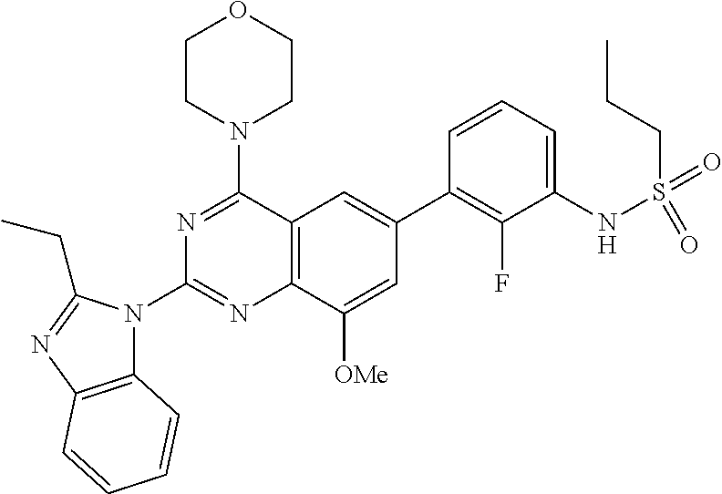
N1(C2=NC3=C(C(N4CCOCC4)=N2)C=C(C2=C(F)C(NS(=O)(=O)CCC)=CC=C2)C=C3[OMe])C2=C(N=C1CC)C=CC=C2
